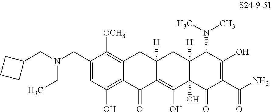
C1(CN(CC2CCC2)CC)=CC(O)=C2C(=C1[OCH3])CC1([H])C(=C(O)C3(O)C([H])(C1)C(N(C)C)C(O)=C(C(N)=O)C3=O)C2=O
